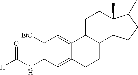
C1([EtO])=C(NC([H])=O)C=C2C(=C1)C1C(CC2)C2C(C)(CC1)C(C)CC2
